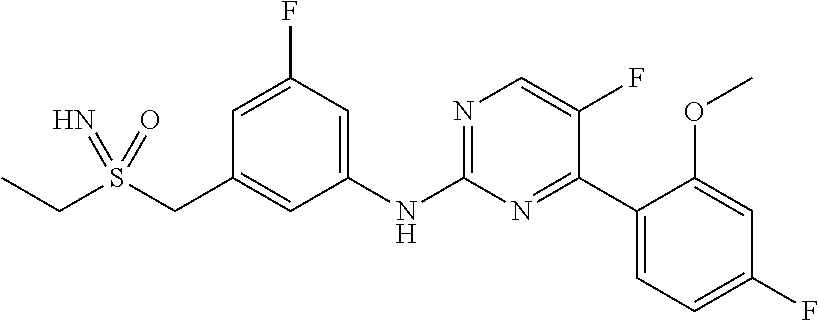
C1=C(F)C=C(NC2=NC=C(F)C(C3=CC=C(F)C=C3OC)=N2)C=C1CS(CC)(=N)=O
